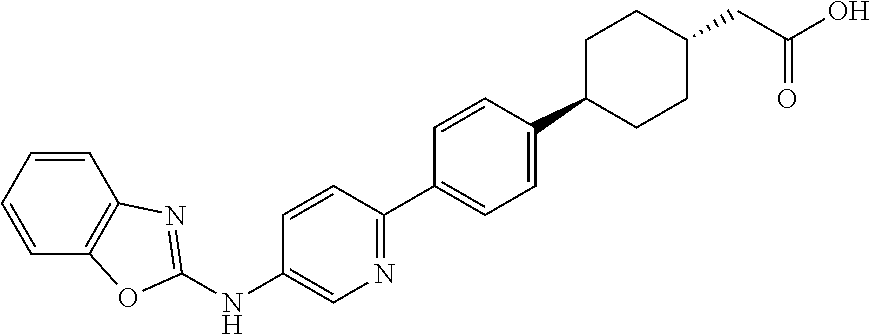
C1(NC2=CN=C(C3=CC=C(C4CCC(CC(O)=O)CC4)C=C3)C=C2)=NC2=C(O1)C=CC=C2
